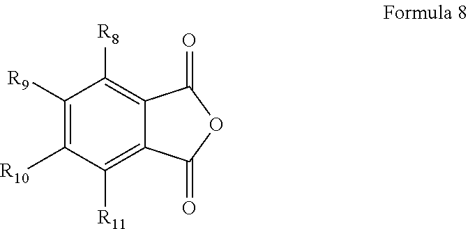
C1([R9])=C([R10])C([R11])=C2C(=C1[R8])C(=O)OC2=O
